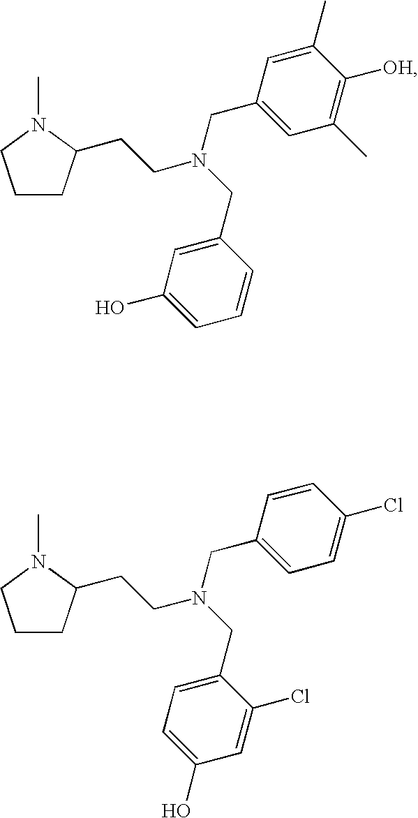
C1CC(CCN(CC2=CC(O)=CC=C2)CC2=CC(C)=C([OH])C(C)=C2)N(C)C1.C1CC(CCN(CC2=CC=C(O)C=C2Cl)CC2=CC=C(Cl)C=C2)N(C)C1
